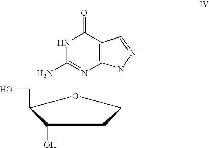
N1C(N)=NC2=C(C1=O)C=NN2C1CC(O)C(CO)O1
